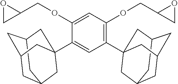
C12CC3CC(C1)CC(C1=C(OCC4CO4)C=C(OCC4OC4)C(C45CC6CC(CC(C6)C4)C5)=C1)(C3)C2
